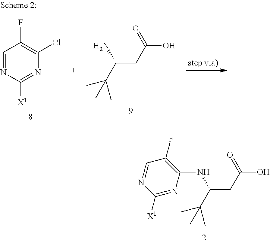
C1([X1])=NC(NC(CC(O)=O)C(C)(C)C)=C(F)C=N1.C1([X1])=NC(Cl)=C(F)C=N1.NC(CC(O)=O)C(C)(C)C
